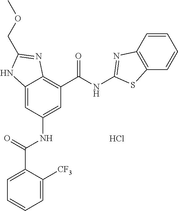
Cl.C12=CC(NC(C3=CC=CC=C3[CF3])=O)=CC(C(NC3=NC4=C(C=CC=C4)S3)=O)=C1N=C(COC)N2
